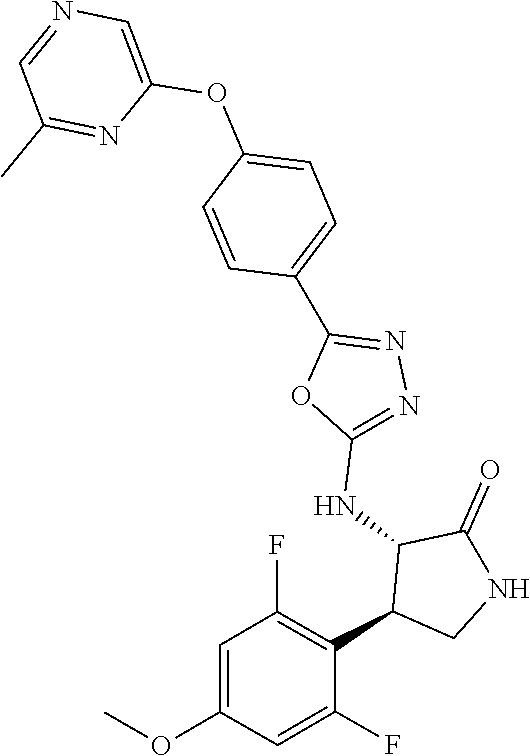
C1(NC2C(C3=C(F)C=C(OC)C=C3F)CNC2=O)=NN=C(C2=CC=C(OC3=CN=CC(C)=N3)C=C2)O1
